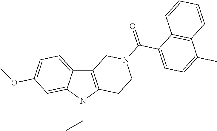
C12=C(N(CC)C3=CC(OC)=CC=C13)CCN(C(=O)C1=CC=C(C)C3=C1C=CC=C3)C2
